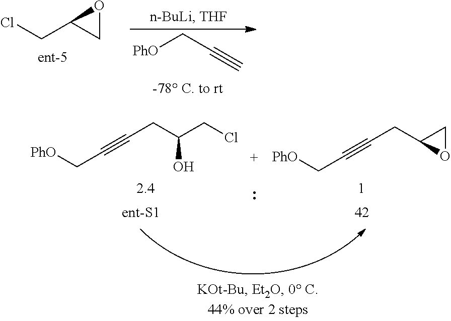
C(C1CO1)Cl.[PhO]CC#C.C(C#CCC(CCl)O)[PhO].C(C#CCC1OC1)[PhO]
